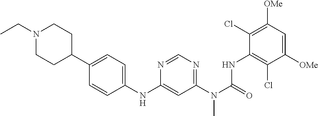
C1(C2=CC=C(NC3=CC(N(C(=O)NC4=C(Cl)C([OMe])=CC([OMe])=C4Cl)C)=NC=N3)C=C2)CCN(CC)CC1
